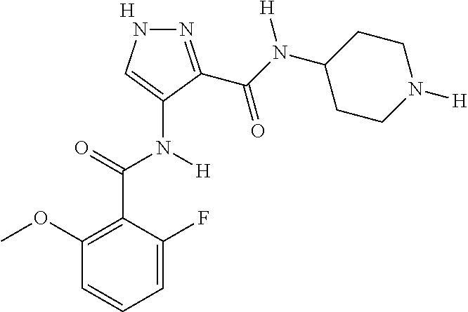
[H].C1=C(F)C(C(=O)N(C2=CNN=C2C(N(C2CCN([H])CC2)[H])=O)[H])=C(OC)C=C1
